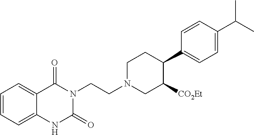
C1=CC=C2C(=C1)C(=O)N(CCN1CC([CO2Et])C(C3=CC=C(C(C)C)C=C3)CC1)C(=O)N2
